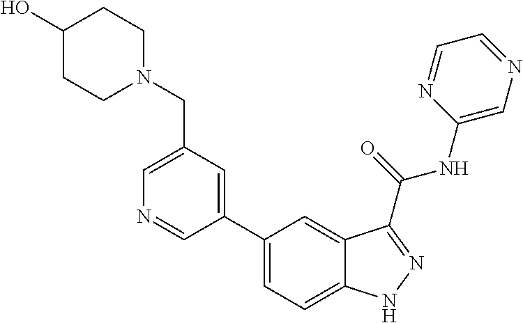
C1(CN2CCC(O)CC2)=CN=CC(C2=CC=C3C(=C2)C(C(NC2=CN=CC=N2)=O)=NN3)=C1
